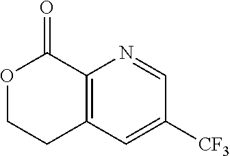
O1CCC2=C(C1=O)N=CC([CF3])=C2
